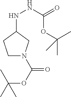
C1N(C(OC(C)(C)C)=O)CC(NNC(=O)OC(C)(C)C)C1
